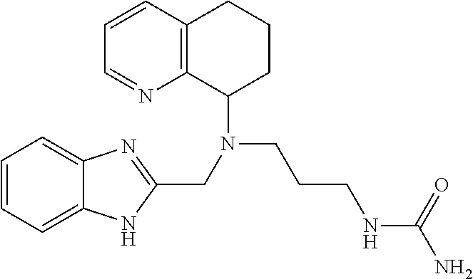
C1=CC2=C(N=C1)C(N(CCCNC(N)=O)CC1=NC3=CC=CC=C3N1)CCC2
